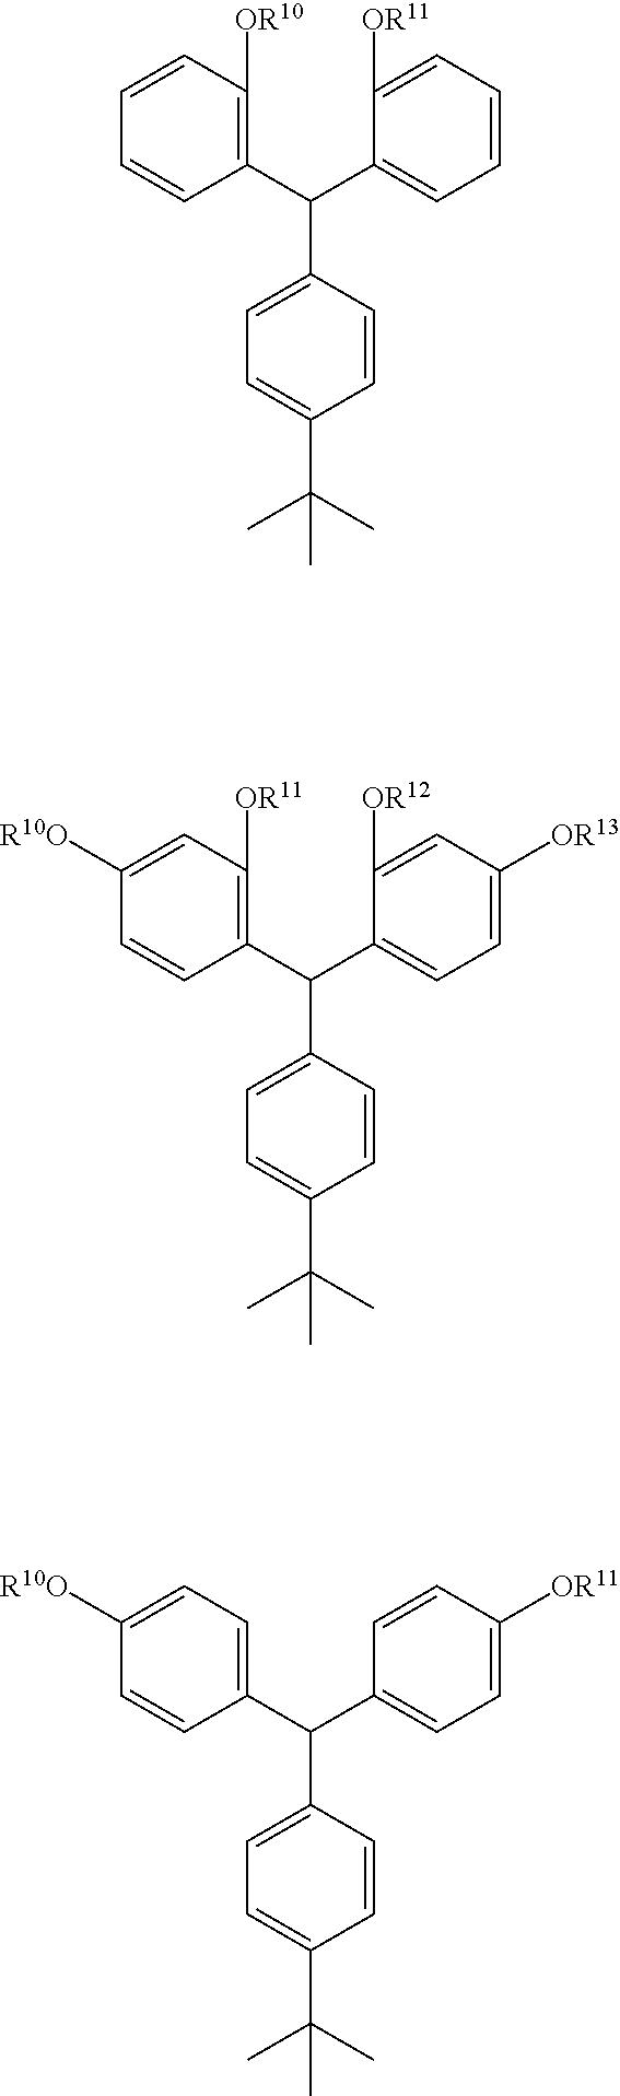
C1(C(C2=C([OR10])C=CC=C2)C2=CC=C(C(C)(C)C)C=C2)=CC=CC=C1[OR11].C1(C(C2=C([OR11])C=C([R10O])C=C2)C2=CC=C(C(C)(C)C)C=C2)=CC=C([OR13])C=C1[OR12].C1(C(C2=CC=C([R10O])C=C2)C2=CC=C(C(C)(C)C)C=C2)=CC=C([OR11])C=C1
